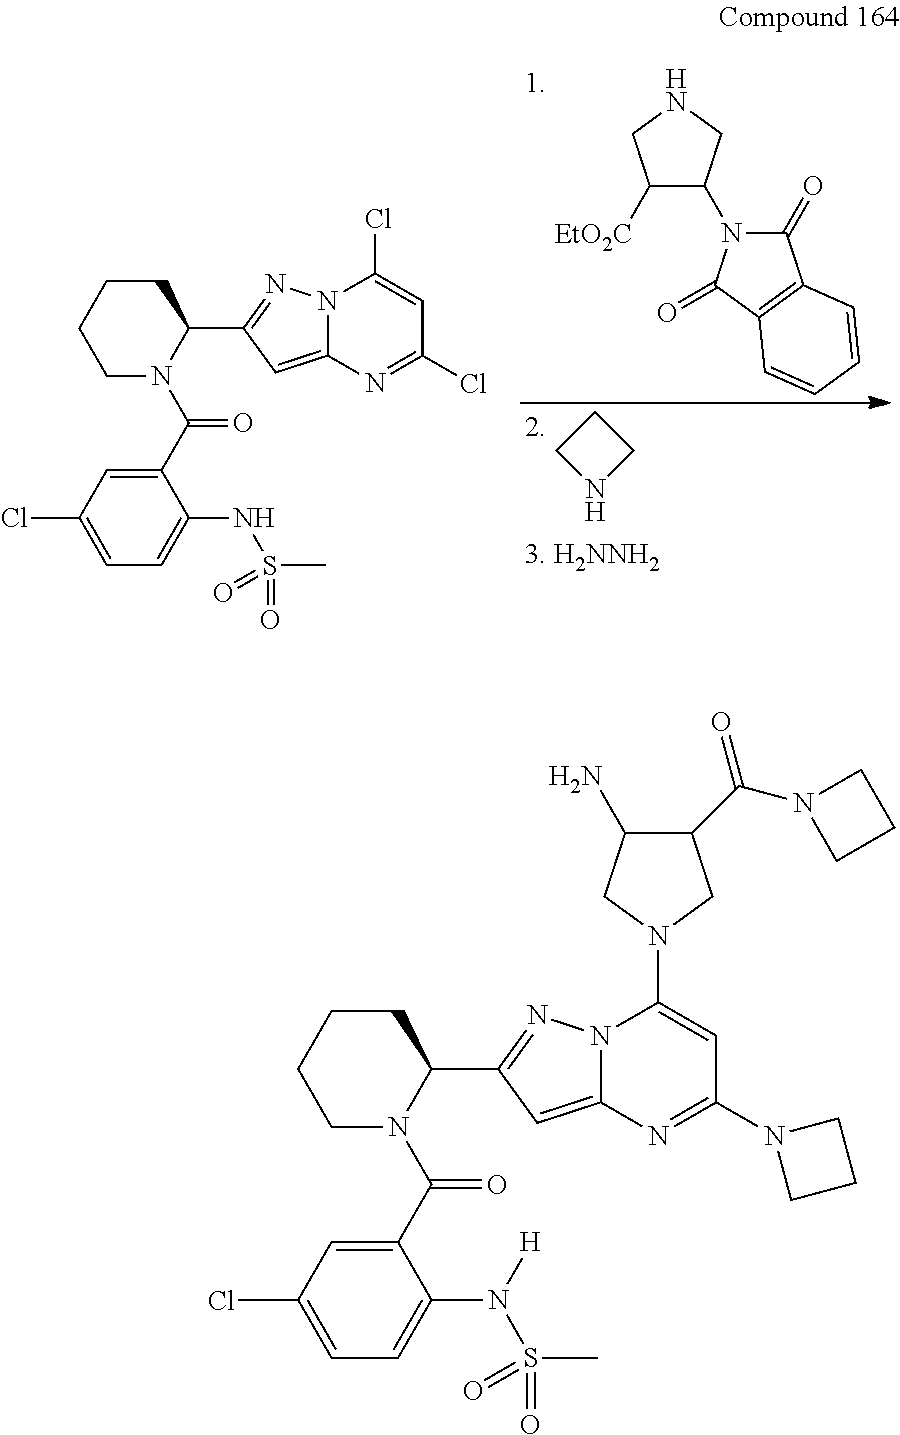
C1([EtO2C])C(N2C(=O)C3=C(C2=O)C=CC=C3)CNC1.C1CNC1.C1(C(=O)N2C(C3=NN4C(=C3)N=C(Cl)C=C4Cl)CCCC2)=CC(Cl)=CC=C1NS(=O)(C)=O.C1(C(=O)N2C(C3=NN4C(=C3)N=C(N3CCC3)C=C4N3CC(N)C(C(=O)N4CCC4)C3)CCCC2)=CC(Cl)=CC=C1N(S(=O)(C)=O)[H]
